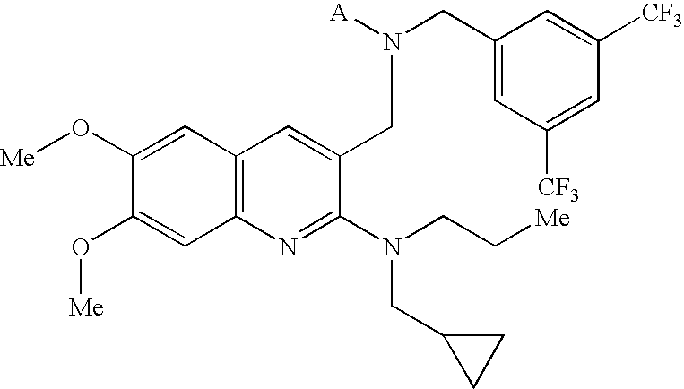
C12=C(N=C(N(CC[Me])CC3CC3)C(CN(CC3=CC([CF3])=CC([CF3])=C3)[A])=C1)C=C(O[Me])C(O[Me])=C2
